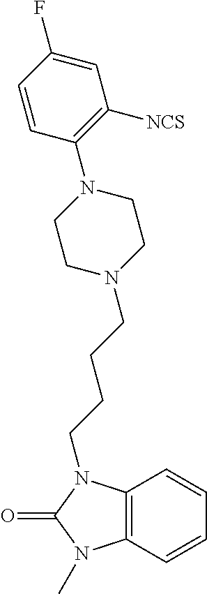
C1=CC2=C(C=C1)N(C)C(=O)N2CCCCN1CCN(C2=C([NCS])C=C(F)C=C2)CC1
